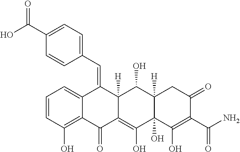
C1=CC(O)=C2C(=C1)C(=CC1=CC=C(C(O)=O)C=C1)C1([H])C(=C(O)C3(O)C([H])(C1O)CC(=O)C(C(N)=O)=C3O)C2=O
